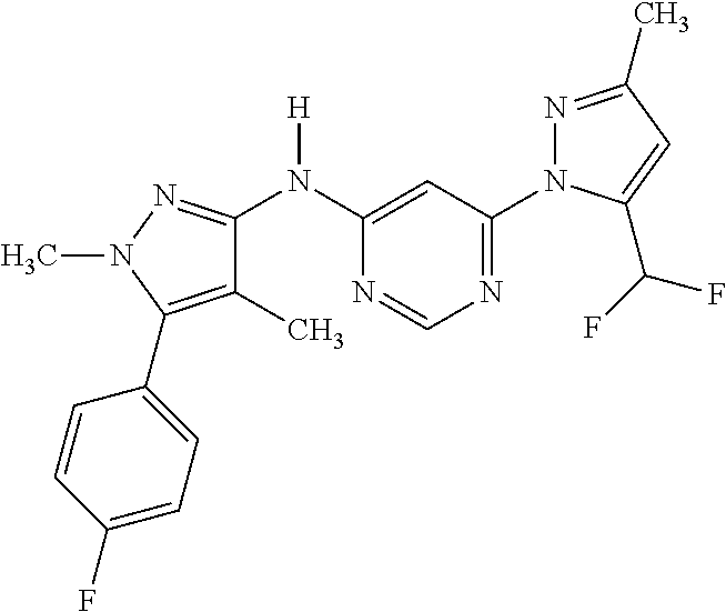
C1(C)=C(C2=CC=C(F)C=C2)N(C)N=C1N(C1=CC(N2N=C(C)C=C2C(F)F)=NC=N1)[H]
